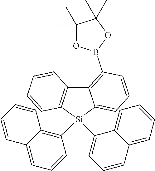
C12=C(B3OC(C)(C)C(C)(C)O3)C=CC=C1[Si](C1=C3C(=CC=C1)C=CC=C3)(C1=CC=CC3=CC=CC=C31)C1=C2C=CC=C1
